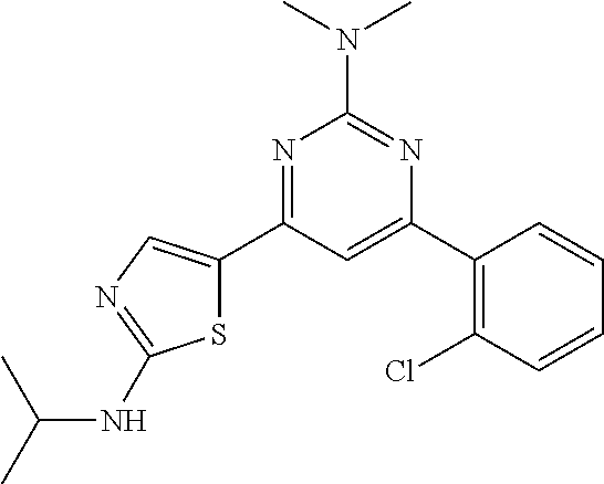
N1=C(C2=CN=C(NC(C)C)S2)C=C(C2=C(Cl)C=CC=C2)N=C1N(C)C
